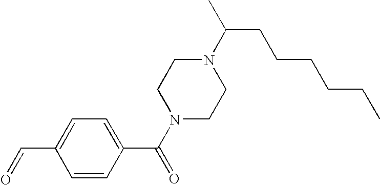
N1(C(CCCCCC)C)CCN(C(C2=CC=C(C=O)C=C2)=O)CC1
